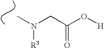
CN(CC(O[H])=O)[R3]
